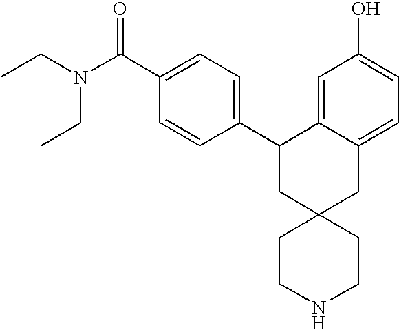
CCN(C(C1=CC=C(C2CC3(CC4=CC=C(O)C=C24)CCNCC3)C=C1)=O)CC
